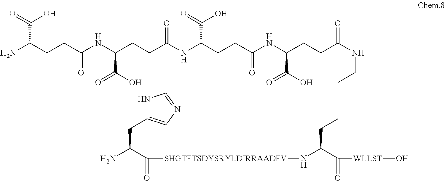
NC(CCC(NC(CCC(NC(CCC(NC(CCC(NCCCCC(C([WLLST]O)=O)N[SHGTFTSDYSRYLDIRRAADFV]C(C(N)CC1=CN=CN1)=O)=O)C(=O)O)=O)C(O)=O)=O)C(=O)O)=O)C(O)=O
